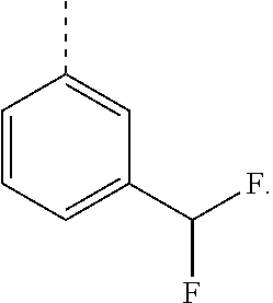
C1=CC=C(C(F)F)C=C1C
